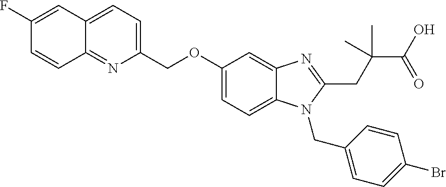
C1=CC2=NC(COC3=CC=C4C(=C3)N=C(CC(C(=O)O)(C)C)N4CC3=CC=C(Br)C=C3)=CC=C2C=C1F
